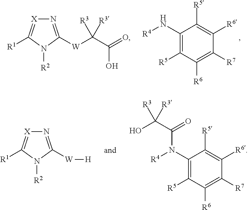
N1=C([W]C(C(O)=O)([R3])[R3])N([R2])C([R1])=[X]1.C1([R5])=C(N[R4])C([R5])=C([R6])C([R7])=C1[R6].N1=C([W][H])N([R2])C([R1])=[X]1.C1([R5])=C(N([R4])C(C(O)([R3])[R3])=O)C([R5])=C([R6])C([R7])=C1[R6]
